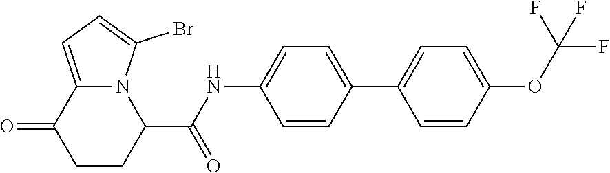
C1CC(C(NC2=CC=C(C3=CC=C(OC(F)(F)F)C=C3)C=C2)=O)N2C(=CC=C2Br)C1=O
